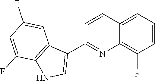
C1=CC2=CC=CC(F)=C2N=C1C1=CNC2=C1C=C(F)C=C2F
